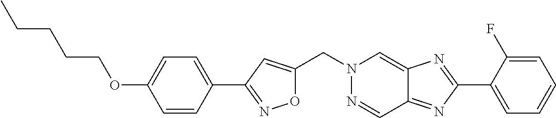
C1=CC(C2=NOC(CN3N=CC4=NC(C5=CC=CC=C5F)=NC4=C3)=C2)=CC=C1OCCCCC
